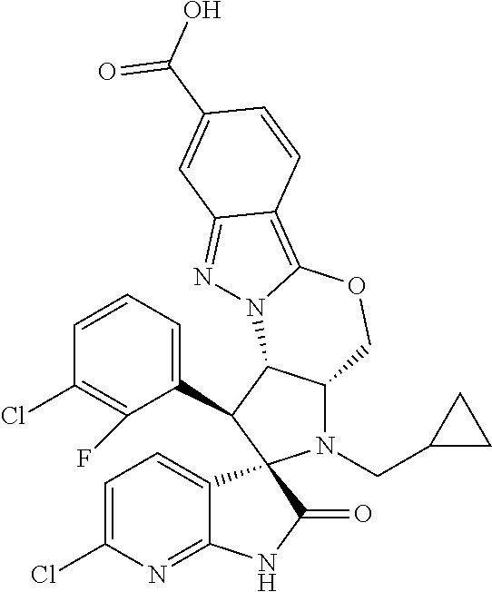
C1=CC=C(C2C3C(N(CC4CC4)C24C2=CC=C(Cl)N=C2NC4=O)COC2=C4C(=NN32)C=C(C(O)=O)C=C4)C(F)=C1Cl
